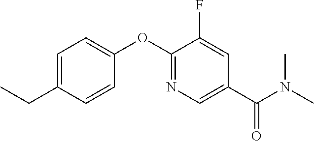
C1=C(CC)C=CC(OC2=NC=C(C(N(C)C)=O)C=C2F)=C1
